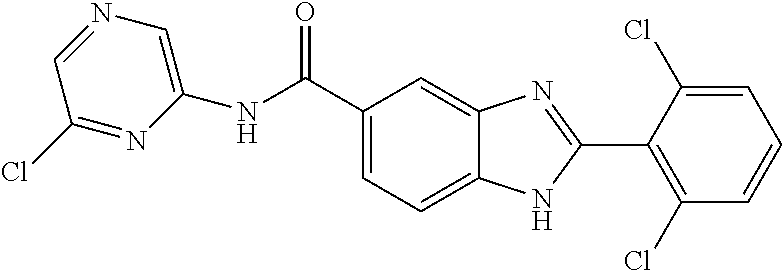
C1=C(C(NC2=CN=CC(Cl)=N2)=O)C=C2C(=C1)NC(C1=C(Cl)C=CC=C1Cl)=N2
